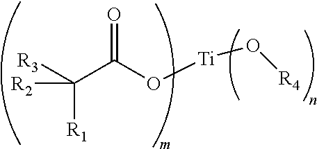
C(C(O[Ti]O[R4])=O)([R2])([R3])[R1]
